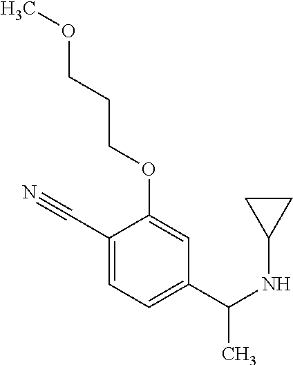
C1=C(C#N)C(OCCCOC)=CC(C(NC2CC2)C)=C1
